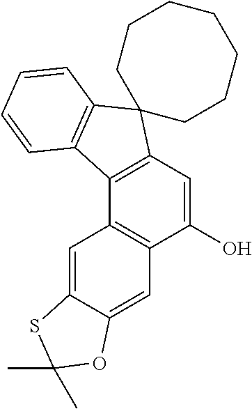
C1(O)=CC2=C(C3=C1C=C1C(=C3)SC(C)(C)O1)C1=C(C23CCCCCCC3)C=CC=C1
